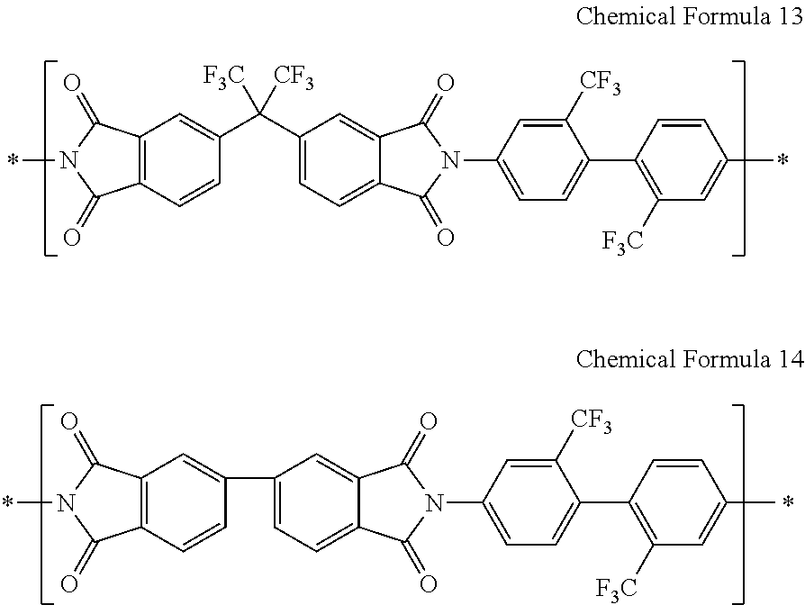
C12=C(C=CC(C(C3=CC=C4C(=C3)C(=O)N(C3=CC=C(C5=C([F3C])C=C(C)C=C5)C([CF3])=C3)C4=O)([F3C])[CF3])=C1)C(=O)N(C)C2=O.C12=C(C=CC(C3=CC=C4C(=C3)C(=O)N(C3=CC=C(C5=C([F3C])C=C(C)C=C5)C([CF3])=C3)C4=O)=C1)C(=O)N(C)C2=O
